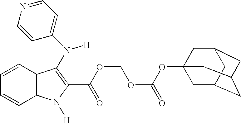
C1=CC2=C(C=C1)C(N(C1=CC=NC=C1)[H])=C(C(OCOC(OC13CC4CC(CC(C1)C4)C3)=O)=O)N2[H]
